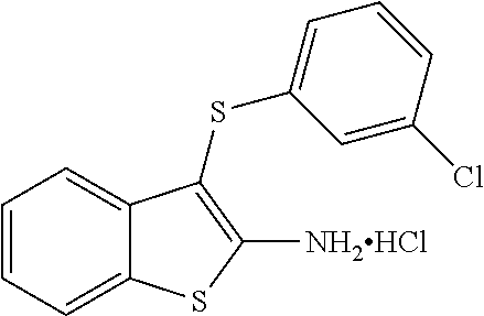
C12=CC=CC=C1C(SC1=CC=CC(Cl)=C1)=C([NH2HCl])S2
